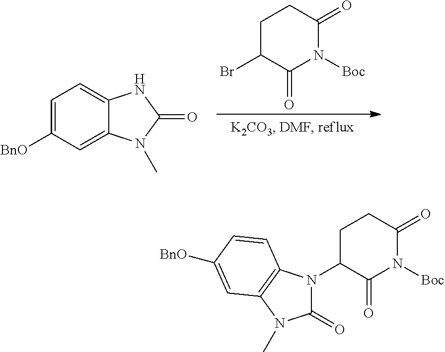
C1=C([BnO])C=C2C(=C1)NC(=O)N2C.C1C(Br)C(=O)N([Boc])C(=O)C1.C1C(N2C(=O)N(C)C3=C2C=CC([BnO])=C3)C(=O)N([Boc])C(=O)C1
